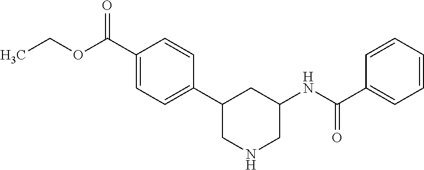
C1(C2CNCC(NC(=O)C3=CC=CC=C3)C2)=CC=C(C(=O)OCC)C=C1
